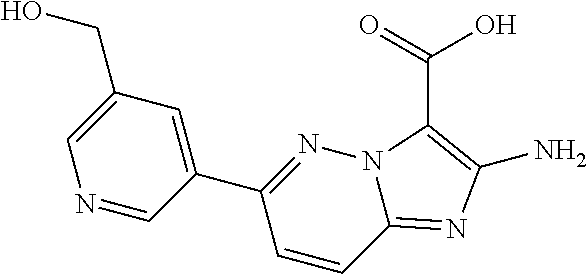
C1(CO)=CN=CC(C2=NN3C(=NC(N)=C3C(O)=O)C=C2)=C1
